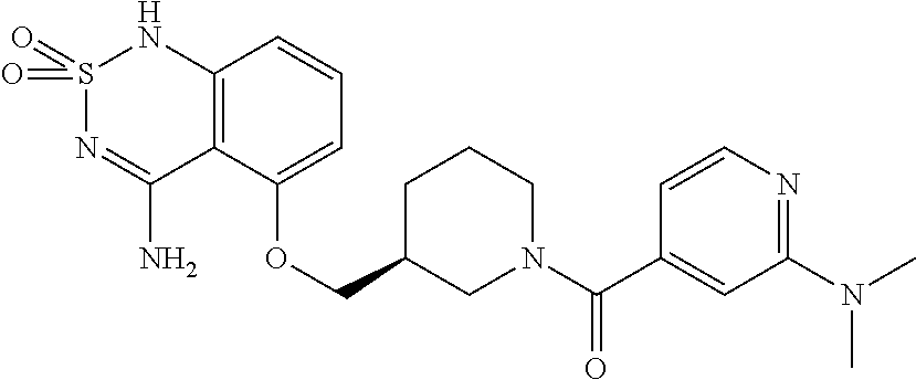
C12=C(C(OCC3CN(C(C4=CC(N(C)C)=NC=C4)=O)CCC3)=CC=C1)C(N)=NS(=O)(=O)N2
